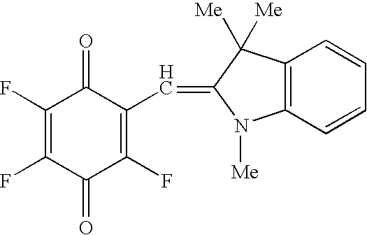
C1(F)=C(F)C(=O)C(F)=C(C=C2C([Me])([Me])C3=C(C=CC=C3)N2[Me])C1=O
